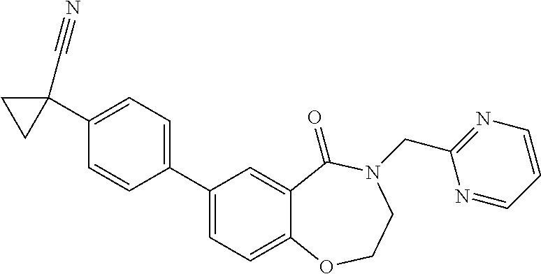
C1(C2=CC=C3C(=C2)C(=O)N(CC2=NC=CC=N2)CCO3)=CC=C(C2(C#N)CC2)C=C1
